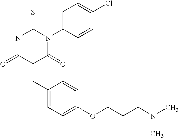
N1C(=O)C(=CC2=CC=C(OCCCN(C)C)C=C2)C(=O)N(C2=CC=C(Cl)C=C2)C1=S
